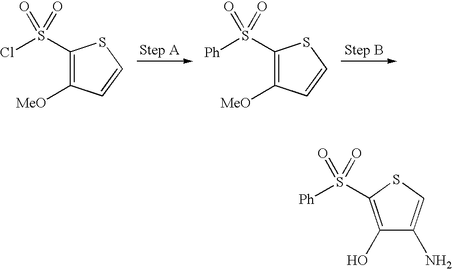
C1(S(Cl)(=O)=O)=C([MeO])C=CS1.C1(S([Ph])(=O)=O)=C([MeO])C=CS1.C1(O)=C(S([Ph])(=O)=O)SC=C1N
